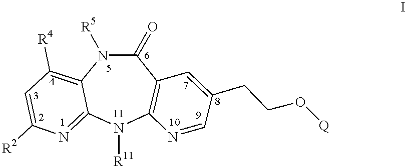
[R11]N1C2=C(C(=O)N([R5])C3=C([R4])C=C([R2])N=C13)C=C(CCO[Q])C=N2
